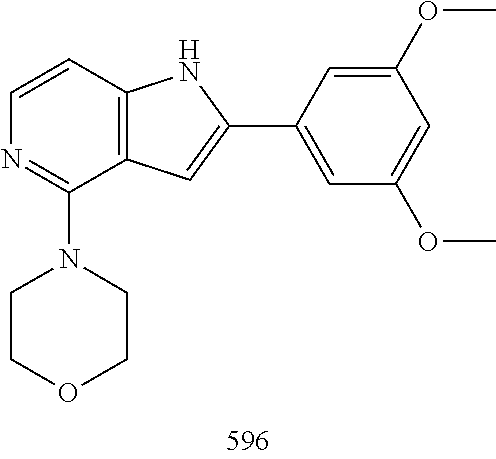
C1(N2CCOCC2)=NC=CC2=C1C=C(C1=CC(OC)=CC(OC)=C1)N2
